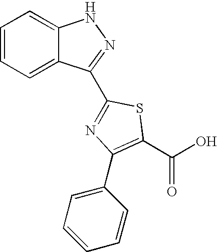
C1=CC=C2C(=C1)NN=C2C1=NC(C2=CC=CC=C2)=C(C(O)=O)S1
